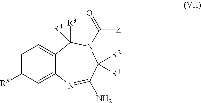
C1([R5])=CC=C2C(=C1)N=C(N)C([R2])([R1])N(C([Z])=O)C2([R4])[R3]
